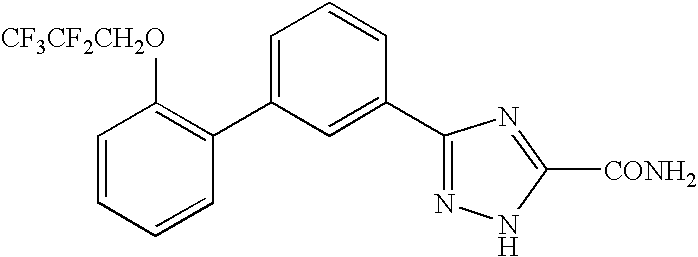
C1(C2=CC=CC(C3=NNC([CONH2])=N3)=C2)=C([CF3CF2CH2O])C=CC=C1
